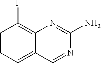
NC1=NC2=C(F)C=CC=C2C=N1
